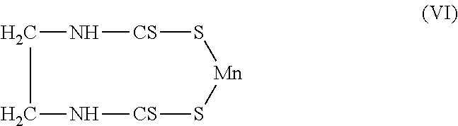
S1[Mn]S[CS]NCCN[CS]1
